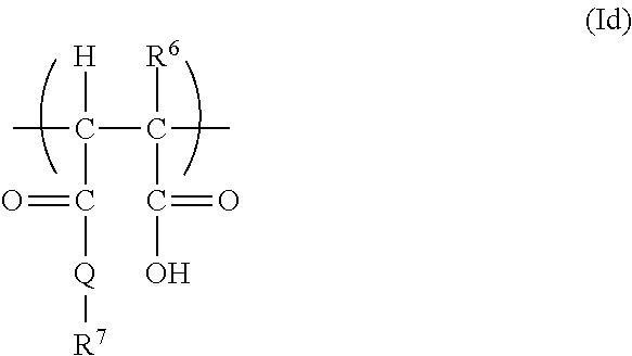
O=C([Q][R7])C(C)([H])C([R6])(C)C(=O)O
